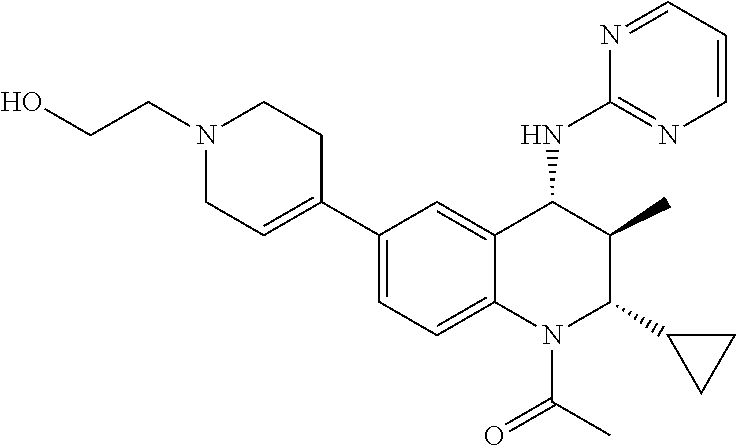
C1(C2=CCN(CCO)CC2)=CC=C2C(=C1)C(NC1=NC=CC=N1)C(C)C(C1CC1)N2C(C)=O
